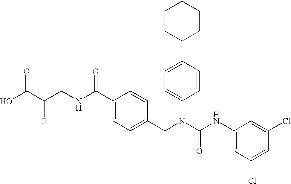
OC(C(CNC(C1=CC=C(CN(C(NC2=CC(Cl)=CC(Cl)=C2)=O)C2=CC=C(C3CCCCC3)C=C2)C=C1)=O)F)=O
